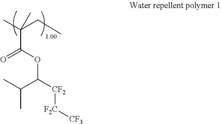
CC(CC)(C)C(OC([CF2][F2C][CF3])C(C)C)=O
